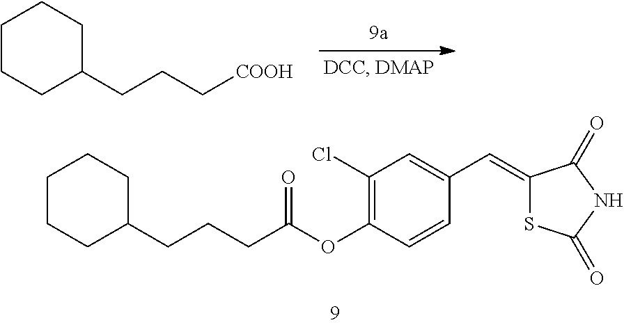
C1(CCCC(OC2=C(Cl)C=C(C=C3SC(=O)NC3=O)C=C2)=O)CCCCC1.C1CCC(CCC[COOH])CC1
